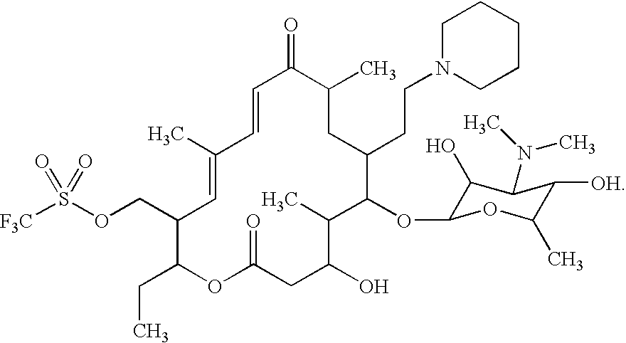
C1N(CCC2C(OC3C(O)C(N(C)C)C([OH])C(C)O3)C(C)C(O)CC(=O)OC(CC)C(COS([F3C])(=O)=O)C=C(C)C=CC(=O)C(C)C2)CCCC1
